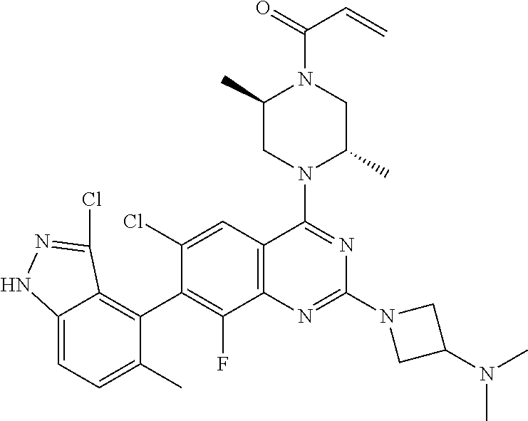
C12=C(C=C(Cl)C(C3=C4C(=CC=C3C)NN=C4Cl)=C1F)C(N1C(C)CN(C(=O)C=C)C(C)C1)=NC(N1CC(N(C)C)C1)=N2
